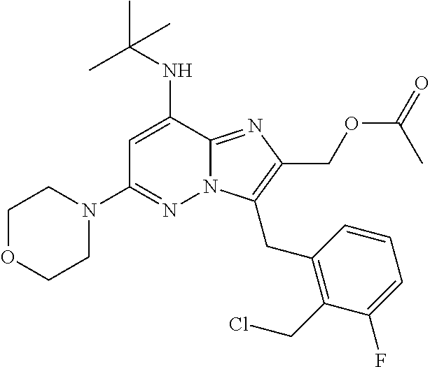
C1=C(NC(C)(C)C)C2=NC(COC(=O)C)=C(CC3=C(CCl)C(F)=CC=C3)N2N=C1N1CCOCC1
